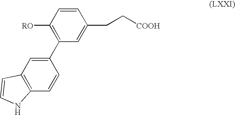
C1(C2=CC3=C(C=C2)NC=C3)=C([RO])C=CC(CC[COOH])=C1
